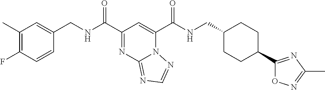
C1(C)=C(F)C=CC(CNC(C2=NC3=NC=NN3C(C(NCC3CCC(C4=NC(C)=NO4)CC3)=O)=C2)=O)=C1
